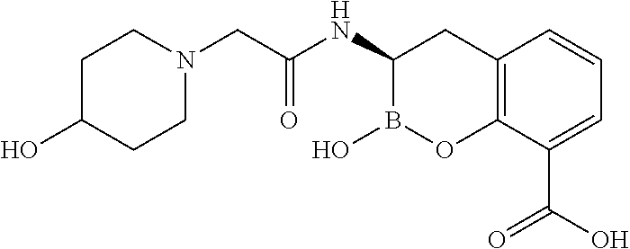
C12=C(C(C(O)=O)=CC=C1)OB(O)C(NC(=O)CN1CCC(O)CC1)C2
